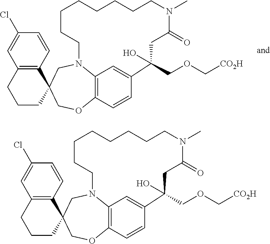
C12=C(C=CC(Cl)=C1)C1(CCC2)COC2=C3N(C1)CCCCCCCCN(C)C(=O)CC(O)(COC[CO2H])C(=C3)C=C2.C12=C(C=CC(Cl)=C1)C1(CCC2)COC2=C3N(C1)CCCCCCCCN(C)C(=O)CC(O)(COC[CO2H])C(=C3)C=C2
